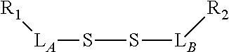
S([LA][R1])S[LB][R2]
